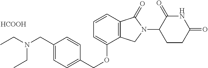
C(C1=CC=C(COC2=CC=CC3=C2CN(C2CCC(=O)NC2=O)C3=O)C=C1)N(CC)CC.[HCOOH]
